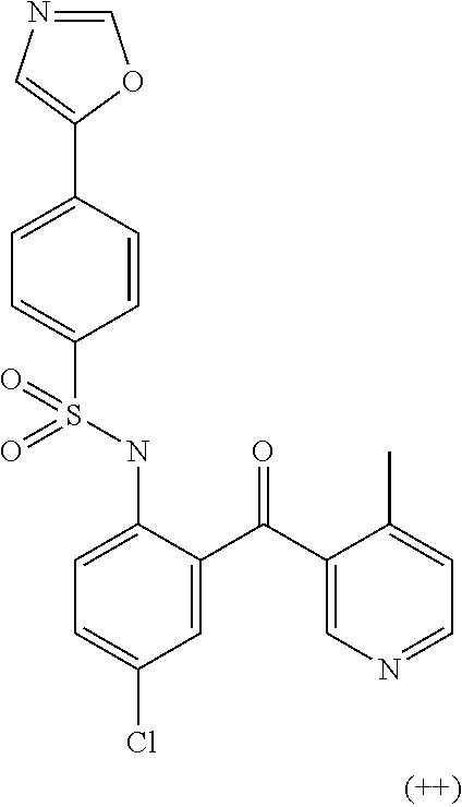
C1=C(C2=CN=CO2)C=CC(S(NC2=CC=C(Cl)C=C2C(C2=CN=CC=C2C)=O)(=O)=O)=C1
